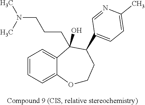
C1=C(C2CCOC3=CC=CC=C3C2(O)CCCN(C)C)C=NC(C)=C1
